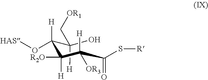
C(C(O)(C[OR1])[H])([H])(O[HAS])C([R2O])([H])C(C(=O)S[R])([H])[OR3]
